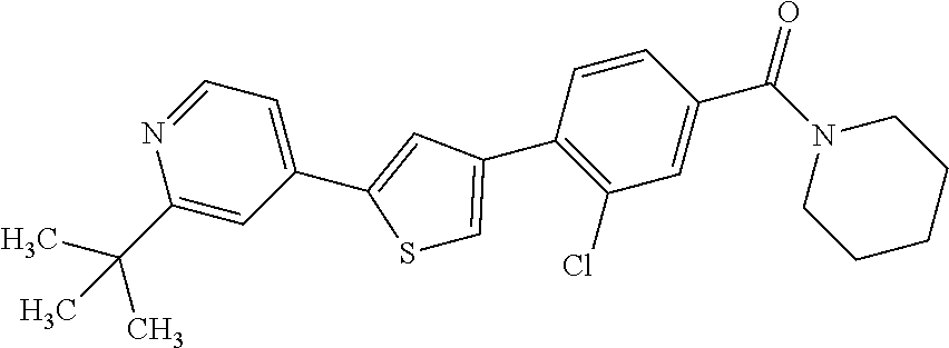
C1=NC(C(C)(C)C)=CC(C2=CC(C3=C(Cl)C=C(C(N4CCCCC4)=O)C=C3)=CS2)=C1
